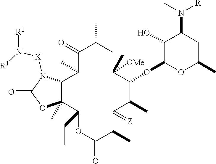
C1(=O)C(C)C2C(C)(C(CC)OC(=O)C(C)C(=[Z])C(C)C(OC3C(O)C(N(C)[R])CC(C)O3)C(C)([OMe])CC1C)OC(=O)N2[X]N([R1])[R1]
